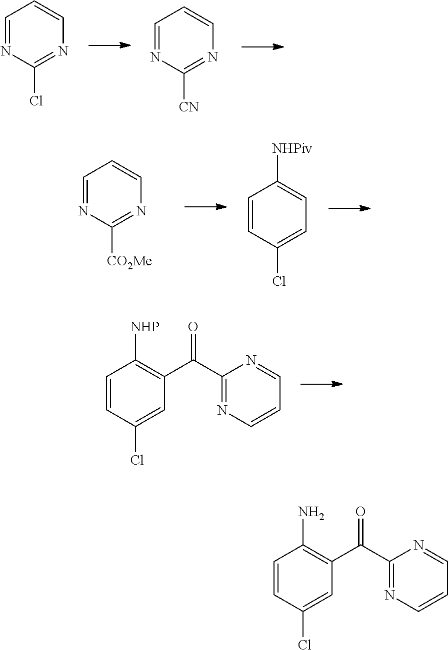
C1=NC(Cl)=NC=C1.C1=NC([CN])=NC=C1.C1=NC([CO2Me])=NC=C1.C1=CC(Cl)=CC=C1[NHPiv].C1=CC(Cl)=CC(C(C2=NC=CC=N2)=O)=C1[NHP].C1=CC(Cl)=CC(C(C2=NC=CC=N2)=O)=C1N
